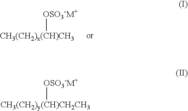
[OSO3-M+][CH3(CH2)x(CH)CH3].[OSO3-M+][CH3(CH2)y(CH)CH2CH3]
